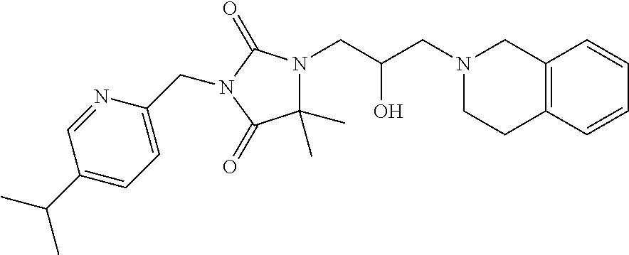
C12=C(C=CC=C1)CCN(CC(CN1C(C)(C)C(=O)N(CC3=CC=C(C(C)C)C=N3)C1=O)O)C2
